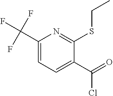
C1(C(F)(F)F)=CC=C(C(Cl)=O)C(SCC)=N1
